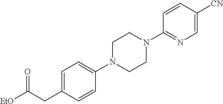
C1=CC(CC([EtO])=O)=CC=C1N1CCN(C2=NC=C([CN])C=C2)CC1
